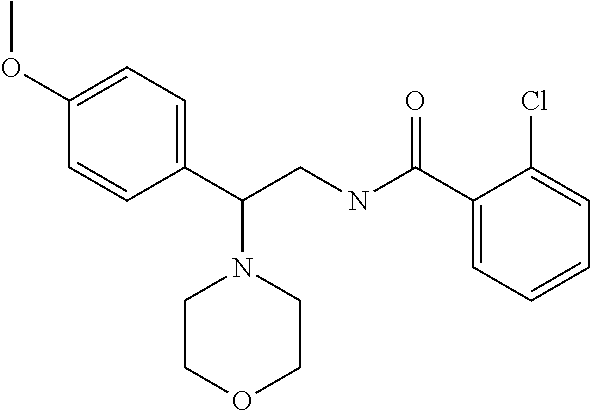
C1(OC)=CC=C(C(CNC(=O)C2=CC=CC=C2Cl)N2CCOCC2)C=C1
